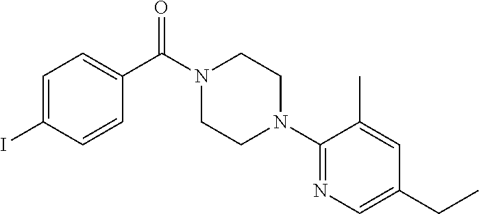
C1=C(I)C=CC(C(N2CCN(C3=NC=C(CC)C=C3C)CC2)=O)=C1
